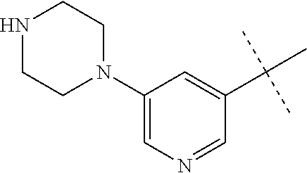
C1(N2CCNCC2)=CN=CC(C(C)(C)C)=C1
